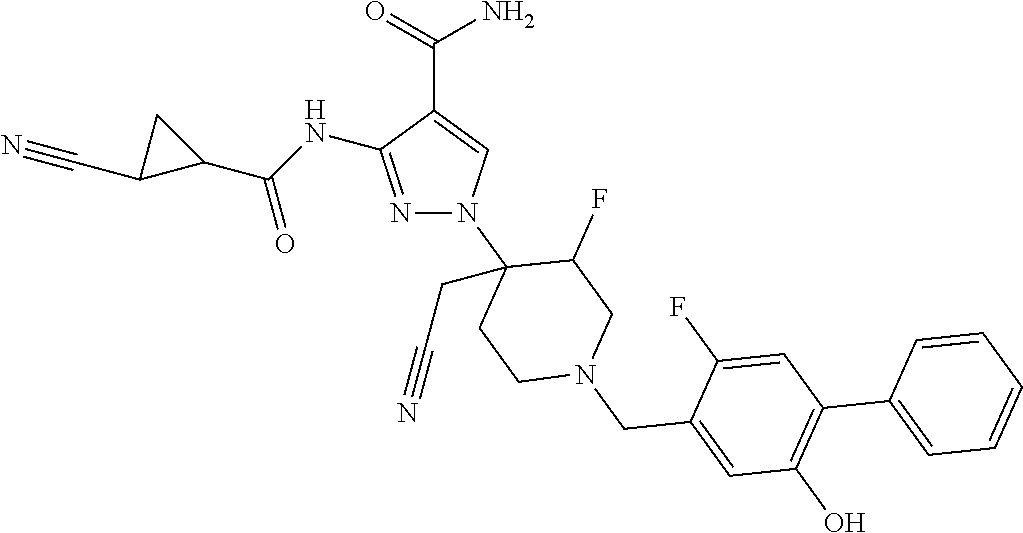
N1=C(NC(C2CC2C#N)=O)C(C(=O)N)=CN1C1(CC#N)CCN(CC2=CC(O)=C(C3=CC=CC=C3)C=C2F)CC1F
